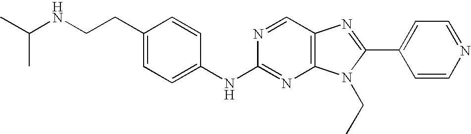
C1(CCNC(C)C)=CC=C(NC2=NC3=C(C=N2)N=C(C2=CC=NC=C2)N3CC)C=C1
